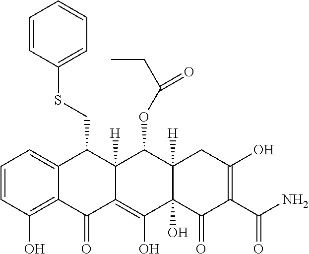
C1=CC(O)=C2C(=C1)C(CSC1=CC=CC=C1)C1([H])C(=C(O)C3(O)C([H])(C1OC(CC)=O)CC(O)=C(C(N)=O)C3=O)C2=O
